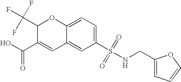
C1(C(O)=O)=CC2=CC(S(NCC3=CC=CO3)(=O)=O)=CC=C2OC1C(F)(F)F
